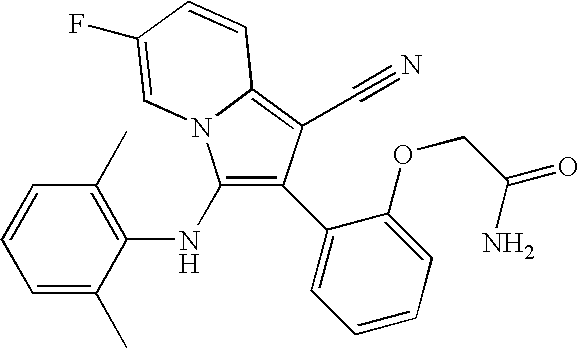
C1(NC2=C(C)C=CC=C2C)=C(C2=CC=CC=C2OCC(N)=O)C(C#N)=C2N1C=C(F)C=C2
